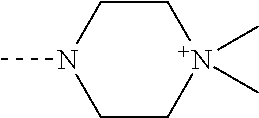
C1C[N+](C)(C)CCN1C
